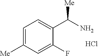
C1=C([Me])C=C(F)C(C(N)[Me])=C1.Cl
